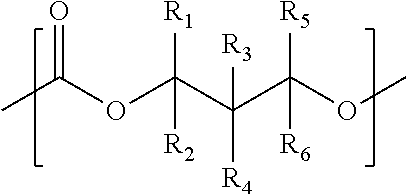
CC(OC(C(C(OC)([R5])[R6])([R3])[R4])([R1])[R2])=O
